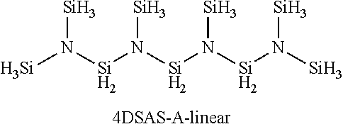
N([Si])([Si]N([Si]N([Si]N([Si])[Si])[Si])[Si])[Si]
